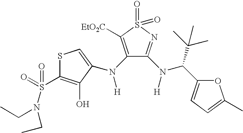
S1C(S(=O)(N(CC)CC)=O)=C(O)C(N(C2=C([EtO2C])S(=O)(=O)N=C2N([H])C(C(C)(C)C)C2=CC=C(C)O2)[H])=C1
